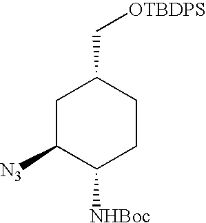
C1C([N3])C([NHBoc])CCC1C[OTBDPS]
